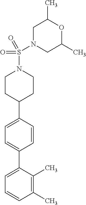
C1(C)=C(C)C(C2=CC=C(C3CCN(S(N4CC(C)OC(C)C4)(=O)=O)CC3)C=C2)=CC=C1
